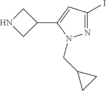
N1=C(I)C=C(C2CNC2)N1CC1CC1
